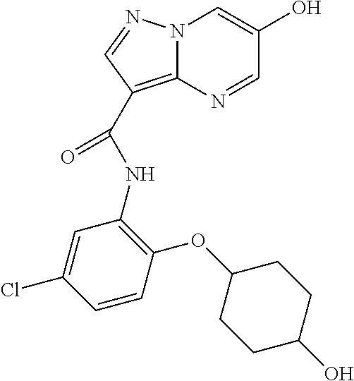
N1=CC(O)=CN2C1=C(C(=O)NC1=C(OC3CCC(O)CC3)C=CC(Cl)=C1)C=N2
